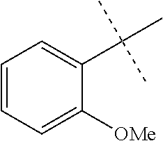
C1=CC=C([OMe])C(C(C)(C)C)=C1
